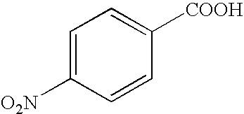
C1=C([O2N])C=CC([COOH])=C1
